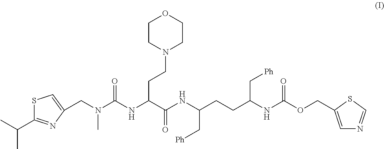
S1C(C(C)C)=NC(CN(C(NC(C(NC(CCC(NC(OCC2=CN=CS2)=O)C[Ph])C[Ph])=O)CCN2CCOCC2)=O)C)=C1
